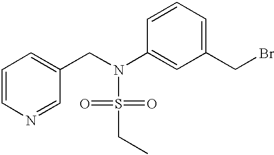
C1=CN=CC(CN(S(=O)(=O)CC)C2=CC(CBr)=CC=C2)=C1
